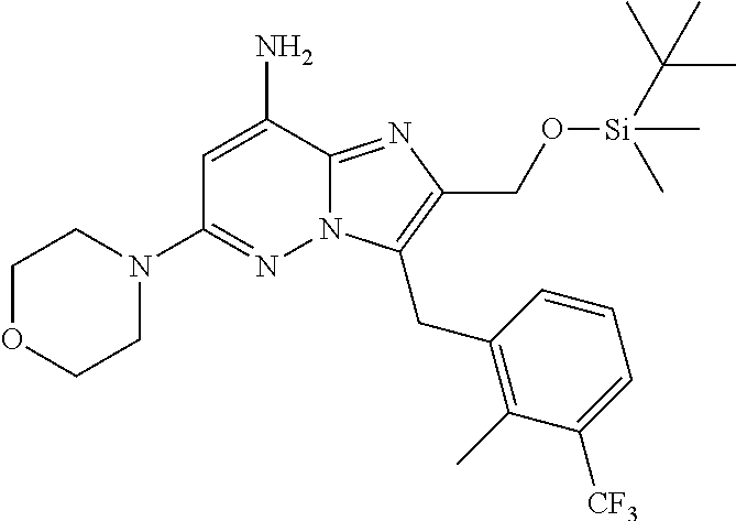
N12C(=NC(CO[Si](C(C)(C)C)(C)C)=C1CC1=C(C)C([CF3])=CC=C1)C(N)=CC(N1CCOCC1)=N2
